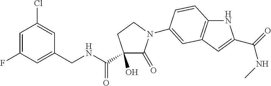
C1(O)(C(=O)NCC2=CC(F)=CC(Cl)=C2)C(=O)N(C2=CC3=C(NC(C(=O)NC)=C3)C=C2)CC1
